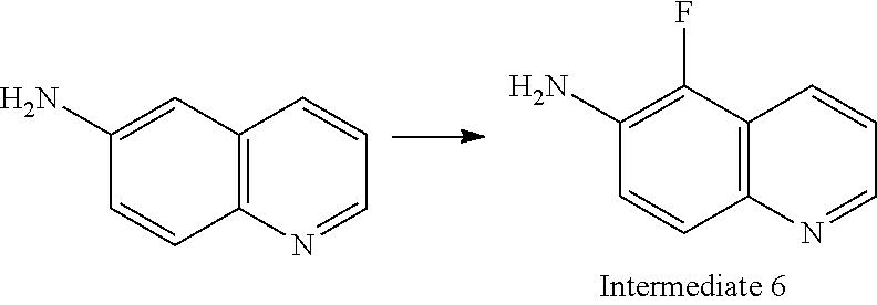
C1(N)=C(F)C2=C(C=C1)N=CC=C2.C1(N)=CC2=C(C=C1)N=CC=C2
